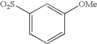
C1([O2S])=CC=CC([OMe])=C1
